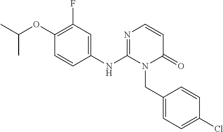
C1(OC(C)C)=C(F)C=C(NC2=NC=CC(=O)N2CC2=CC=C(Cl)C=C2)C=C1
